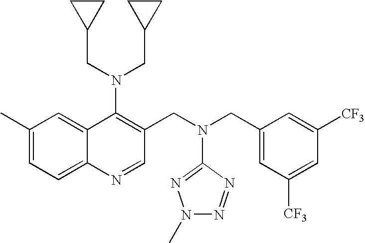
C1=C(C)C=C2C(=C1)N=CC(CN(CC1=CC([CF3])=CC([CF3])=C1)C1=NN(C)N=N1)=C2N(CC1CC1)CC1CC1
